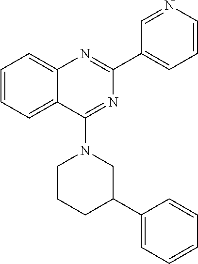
C1(C2=CC=CN=C2)=NC2=CC=CC=C2C(N2CCCC(C3=CC=CC=C3)C2)=N1
